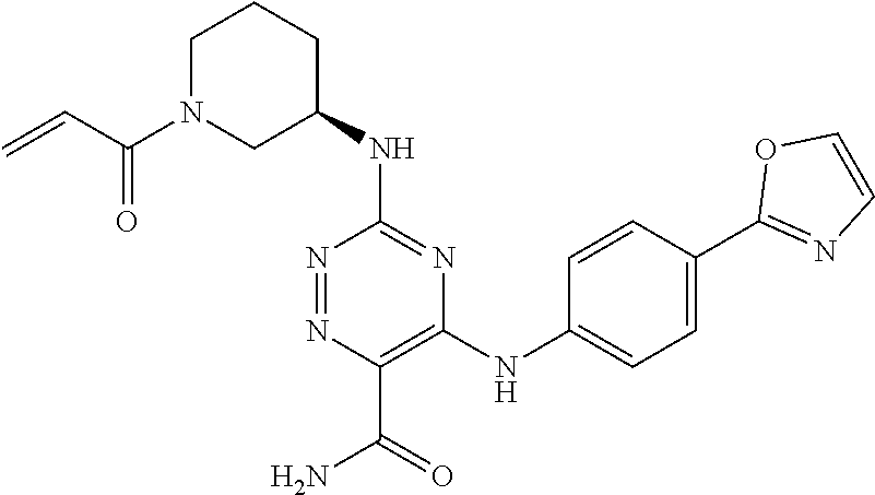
C1(NC2=NC(NC3=CC=C(C4=NC=CO4)C=C3)=C(C(=O)N)N=N2)CCCN(C(=O)C=C)C1
